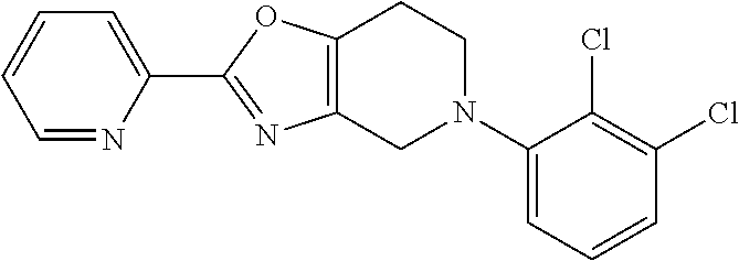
C1(C2=NC3=C(O2)CCN(C2=CC=CC(Cl)=C2Cl)C3)=CC=CC=N1
